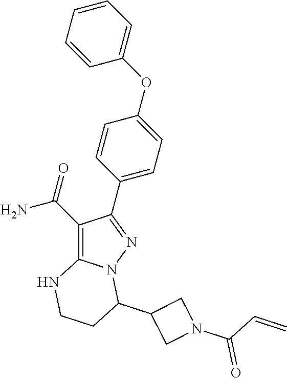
C1(C(=O)N)=C2N(N=C1C1=CC=C(OC3=CC=CC=C3)C=C1)C(C1CN(C(C=C)=O)C1)CCN2
